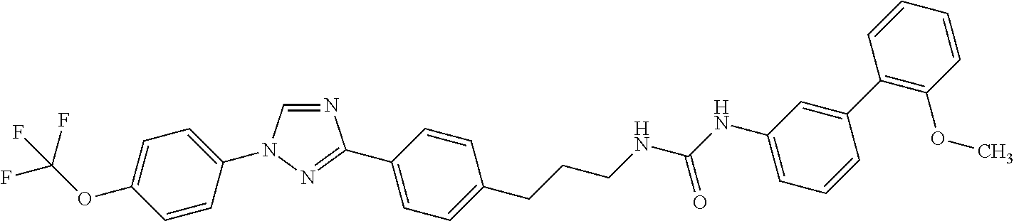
C1=C(OC(F)(F)F)C=CC(N2C=NC(C3=CC=C(CCCNC(NC4=CC=CC(C5=C(OC)C=CC=C5)=C4)=O)C=C3)=N2)=C1
